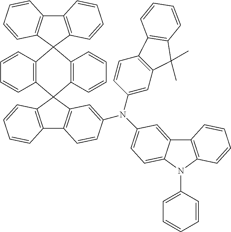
C12=C(C=CC=C1)C1(C3=C(C=CC=C3)C23C2=C(C4=C3C=CC=C4)C=CC=C2)C2=C(C3=C1C=CC=C3)C=CC(N(C1=CC3=C(C=C1)C1=C(C3(C)C)C=CC=C1)C1=CC=C3C(=C1)C1=C(N3C3=CC=CC=C3)C=CC=C1)=C2
